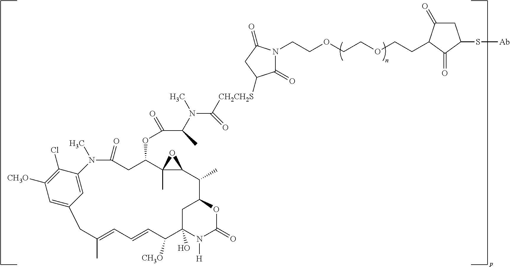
C1=C2C(Cl)=C([CH3O])C=C1CC(C)=CC=CC([CH3O])C1(O)CC(C(C)C3C(C)(C(OC(C(C)N(C)C([CH2CH2S]C4C(=O)N(CCOCCOCCC5C(=O)CC(S[Ab])C5=O)C(=O)C4)=O)=O)CC(=O)N2C)O3)OC(=O)N1[H]
